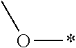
*OC
